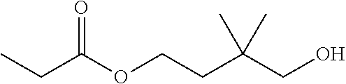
C(OCCC(CO)(C)C)(CC)=O
